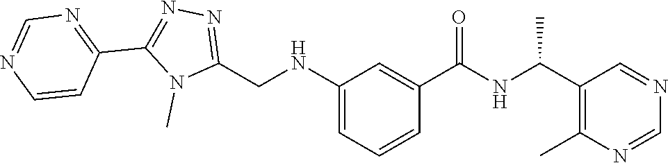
C1=CN=CN=C1C1=NN=C(CNC2=CC=CC(C(=O)NC(C3=C(C)N=CN=C3)C)=C2)N1C
